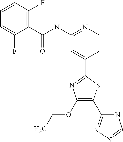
C1=CN=C(NC(C2=C(F)C=CC=C2F)=O)C=C1C1=NC(OCC)=C(C2=NN=CN2)S1
